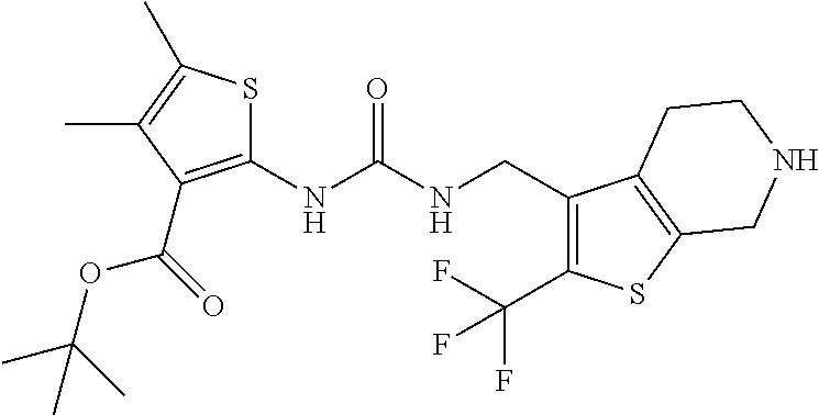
C1(NC(NCC2=C(C(F)(F)F)SC3=C2CCNC3)=O)=C(C(OC(C)(C)C)=O)C(C)=C(C)S1
